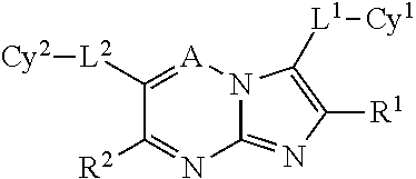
C12=NC([R1])=C([L1][Cy1])N1[A]=C([L2][Cy2])C([R2])=N2
